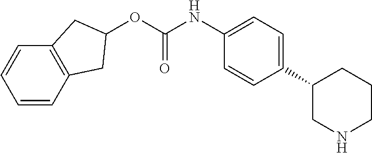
O(C1CC2=C(C1)C=CC=C2)C(NC1=CC=C(C2CNCCC2)C=C1)=O
